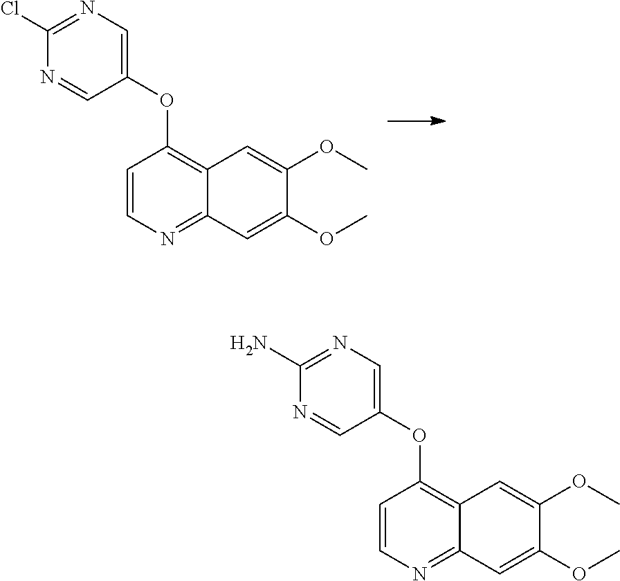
C1(Cl)=NC=C(OC2=C3C(=NC=C2)C=C(OC)C(OC)=C3)C=N1.C1(N)=NC=C(OC2=C3C(=NC=C2)C=C(OC)C(OC)=C3)C=N1
